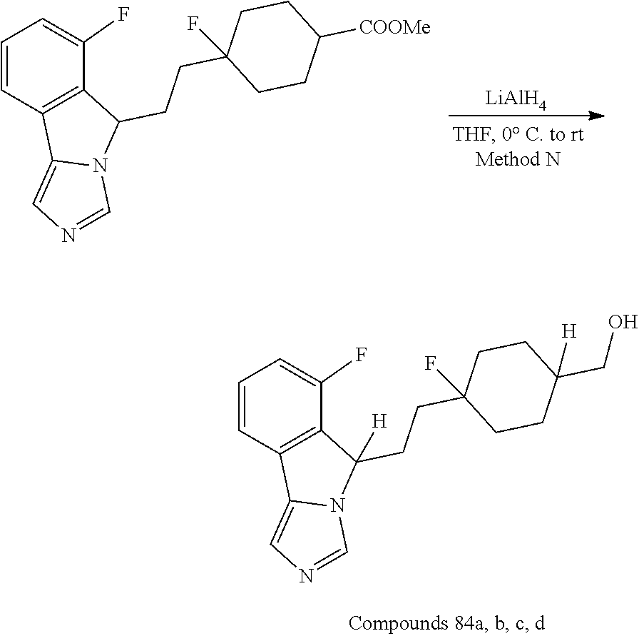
C1=CC2=C(C(F)=C1)C(CCC1(F)CCC(CO)([H])CC1)([H])N1C2=CN=C1.[LiAlH4].C1=CC2=C(C(F)=C1)C(CCC1(F)CCC([COOMe])CC1)N1C2=CN=C1
